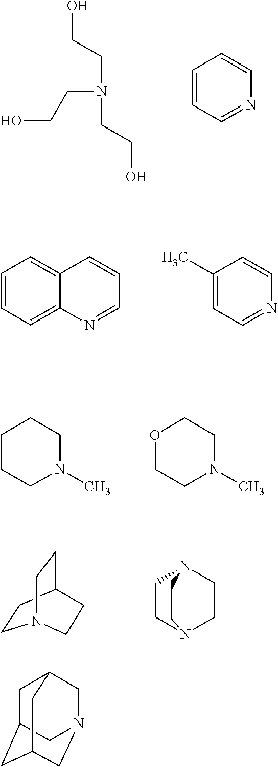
OCCN(CCO)CCO.C1=CC=NC=C1.C1=CC=C2C(=C1)C=CC=N2.C1(C)=CC=NC=C1.C1CCN(C)CC1.O1CCN(C)CC1.C1CC2CCN1CC2.C1CN2CCN1CC2.C1C2CC3CN(CC1C3)C2
